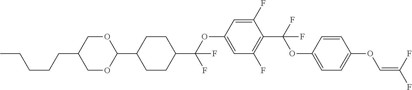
C1OC(C2CCC(C(OC3=CC(F)=C(C(F)(OC4=CC=C(OC=C(F)F)C=C4)F)C(F)=C3)(F)F)CC2)OCC1CCCCC
